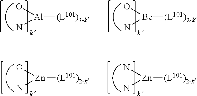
N[Al](O)[(L101)3-k].N[Be](O)[(L101)2-k].N[Zn](N)[(L101)2-k].N[Zn](O)[(L101)2-k]
